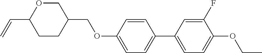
C1OC(C=C)CCC1COC1=CC=C(C2=CC=C(OCC)C(F)=C2)C=C1
